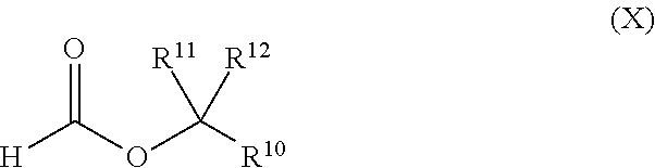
[H]C(OC([R10])([R11])[R12])=O
